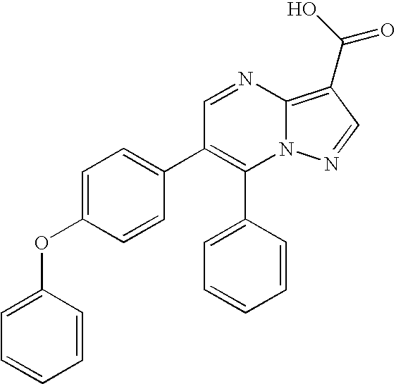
C1(C2=CC=CC=C2)=C(C2=CC=C(OC3=CC=CC=C3)C=C2)C=NC2=C(C(O)=O)C=NN12
